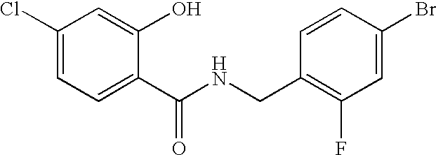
C1(Cl)=CC=C(C(NCC2=C(F)C=C(Br)C=C2)=O)C(O)=C1
